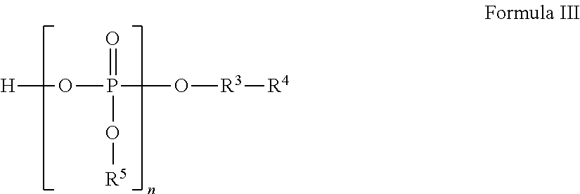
[H]OP(O[R3][R4])(=O)O[R5]
